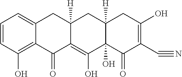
C1=CC(O)=C2C(=C1)CC1([H])C(=C(O)C3(O)C([H])(C1)CC(O)=C(C#N)C3=O)C2=O
